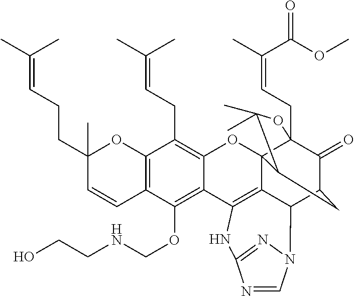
C12=C(C=CC(CCC=C(C)C)(C)O1)C(OCNCCO)=C1C(=C2CC=C(C)C)OC23C4(CC=C(C)C(OC)=O)C(=O)C(CC2C(C)(C)O4)C2C3=C1NC1=NN2C=N1
